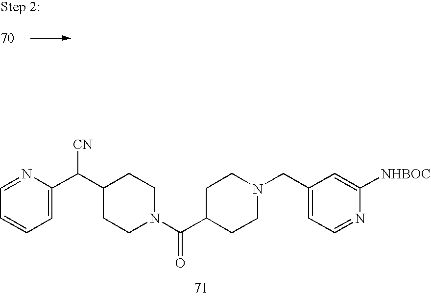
N1=CC=CC=C1C(C1CCN(C(C2CCN(CC3=CC=NC([NHBOC])=C3)CC2)=O)CC1)[CN]
